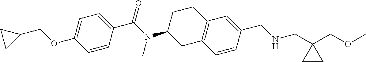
C1=C(OCC2CC2)C=CC(C(N(C2CC3=C(CC2)C=C(CNCC2(COC)CC2)C=C3)C)=O)=C1
